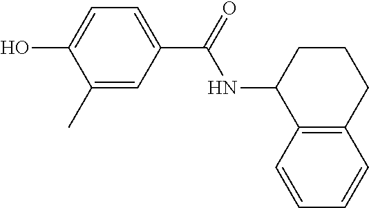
C1=C(C)C(O)=CC=C1C(NC1C2=C(CCC1)C=CC=C2)=O
